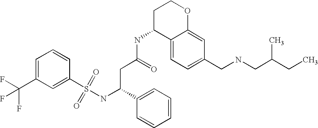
C1=CC=C(C(F)(F)F)C=C1S(NC(CC(NC1C2=CC=C(CNCC(CC)C)C=C2OCC1)=O)C1=CC=CC=C1)(=O)=O
